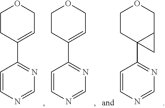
C1CC(C2=NC=NC=C2)=CCO1.C1CC(C2=NC=NC=C2)=CCO1.C1CC2(C3=NC=NC=C3)C(CO1)C2
